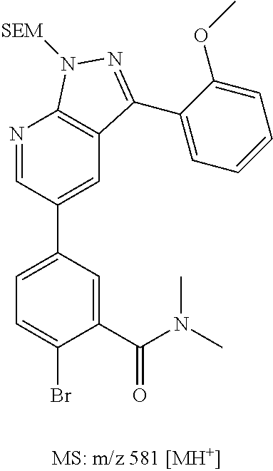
C1=C(C(N(C)C)=O)C(Br)=CC=C1C1=CC2=C(N=C1)N([SEM])N=C2C1=CC=CC=C1OC
